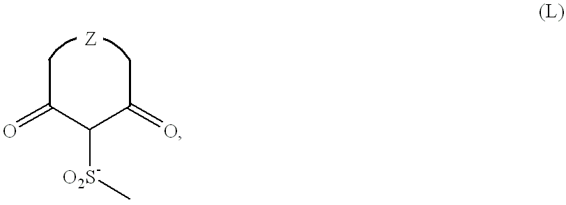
CC(C(C(C)=O)[O2S-]C)=O.[Z]
